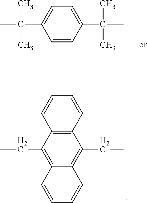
C1=CC(C(C)(C)C)=CC=C1C(C)(C)C.C1(CC)=C2C(=C(CC)C3=C1C=CC=C3)C=CC=C2
